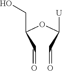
C(C(C=O)OC(C=O)[U])O
